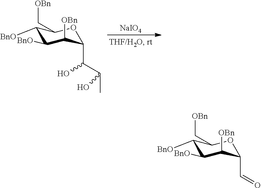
C1([BnO])C([BnO])C([OBn])C(C=O)OC1C[OBn].C1([BnO])C([BnO])C([OBn])C(C(C(C)O)O)OC1C[OBn].[NaIO4]
